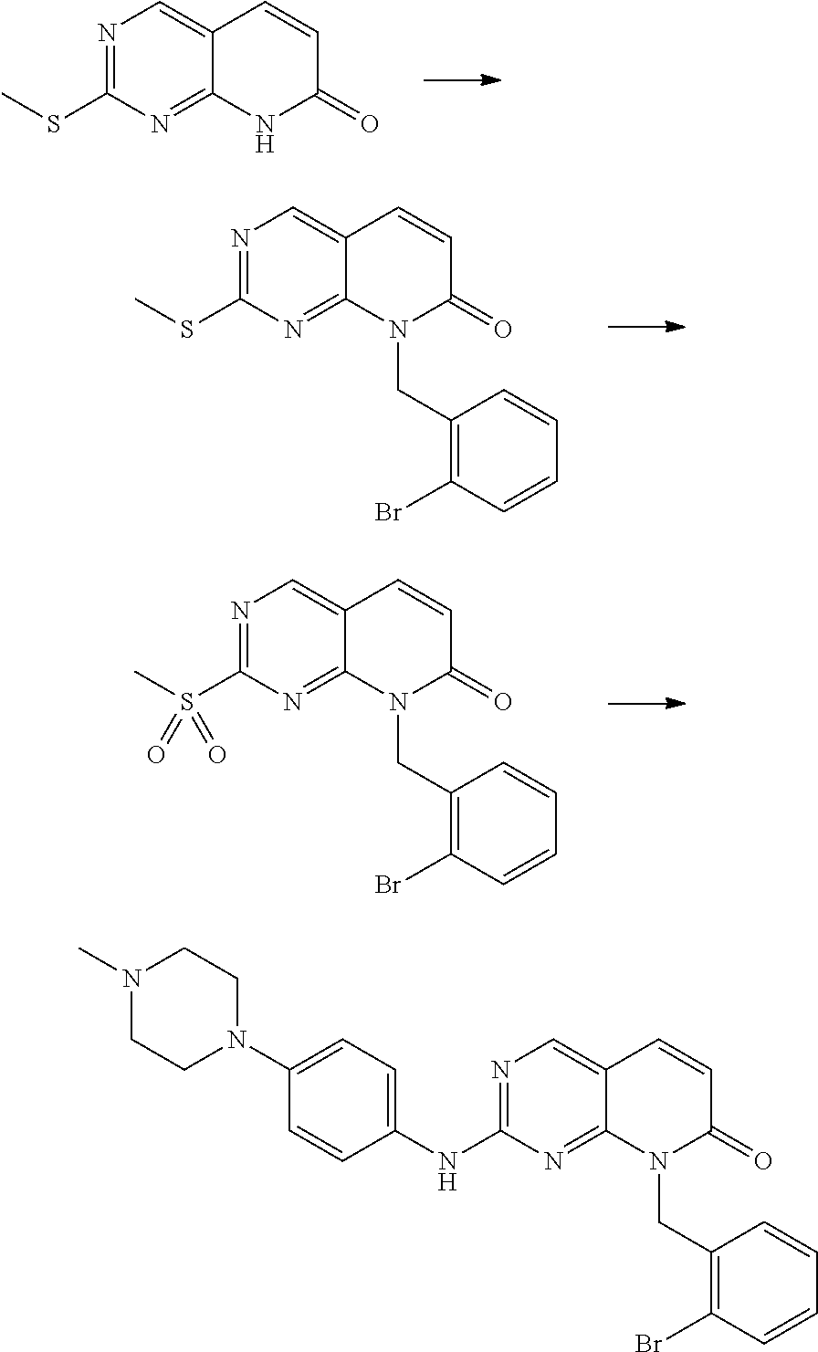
N1=C(SC)N=C2C(=C1)C=CC(=O)N2.N1=C(SC)N=C2C(=C1)C=CC(=O)N2CC1=C(Br)C=CC=C1.N1=C(S(C)(=O)=O)N=C2C(=C1)C=CC(=O)N2CC1=C(Br)C=CC=C1.N1=C(NC2=CC=C(N3CCN(C)CC3)C=C2)N=C2C(=C1)C=CC(=O)N2CC1=C(Br)C=CC=C1
